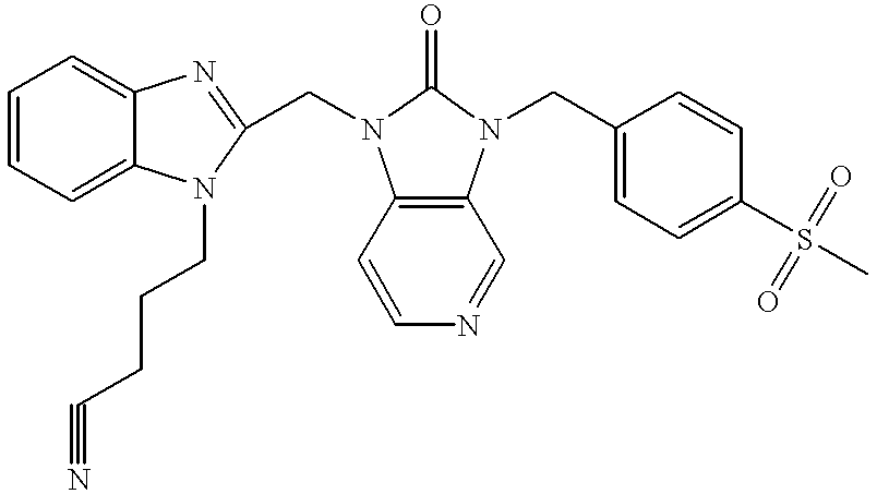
C1=CC=C2C(=C1)N=C(CN1C3=C(N(CC4=CC=C(S(C)(=O)=O)C=C4)C1=O)C=NC=C3)N2CCCC#N
